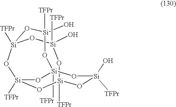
[Si]12([TFPr])O[Si](O)([TFPr])O[Si]3([TFPr])O[Si]([TFPr])(O[Si]([TFPr])(O[Si](O)([TFPr])O1)O[Si](O)([TFPr])O3)O2
